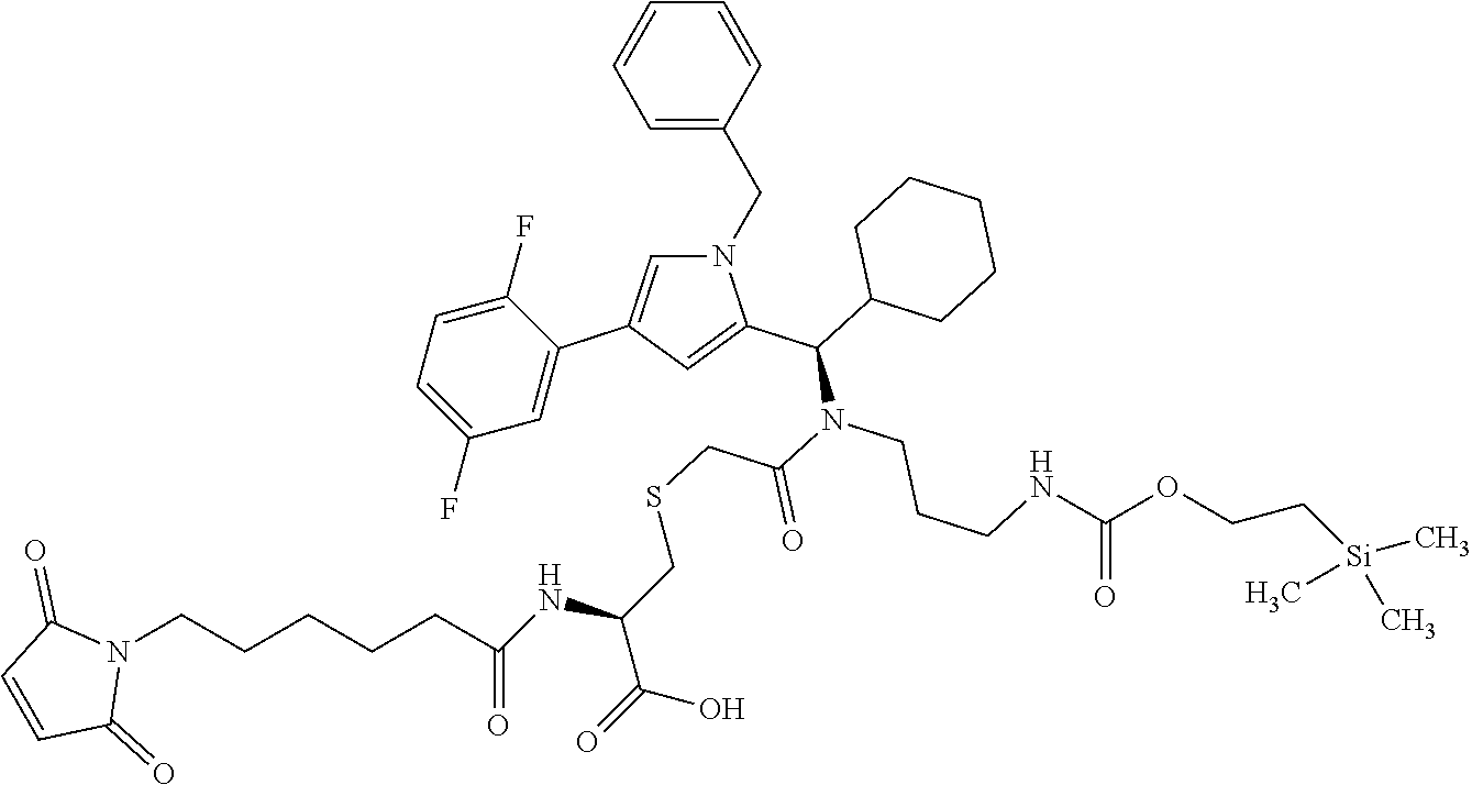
C1=CC(CN2C=C(C3=CC(F)=CC=C3F)C=C2C(C2CCCCC2)N(C(CSCC(C(=O)O)NC(CCCCCN2C(=O)C=CC2=O)=O)=O)CCCNC(OCC[Si](C)(C)C)=O)=CC=C1
